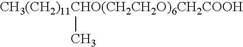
[CH3(CH2)11CHO(CH2CH2O)6CH2COOH]C
